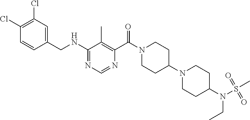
C1(Cl)=C(Cl)C=C(CNC2=NC=NC(C(N3CCC(N4CCC(N(S(C)(=O)=O)CC)CC4)CC3)=O)=C2C)C=C1
